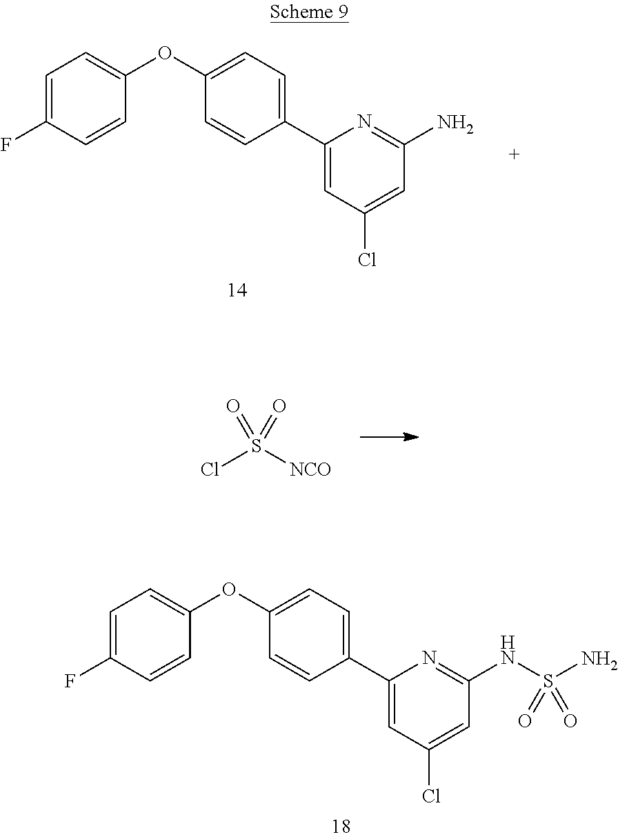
C1=C(F)C=CC(OC2=CC=C(C3=CC(Cl)=CC(N)=N3)C=C2)=C1.ClS([NCO])(=O)=O.C1=C(F)C=CC(OC2=CC=C(C3=CC(Cl)=CC(NS(N)(=O)=O)=N3)C=C2)=C1
